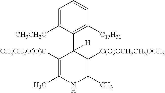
C1=C([CH3CH2O])C(C2([H])C([CH3CH2O(O)C])=C(C)NC(C)=C2[C(O)OCH2CH2OCH3])=C([C15H31])C=C1
